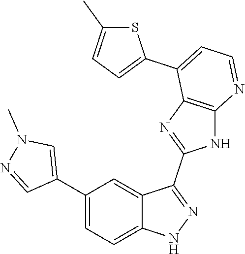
C1(C2=CC=C3C(=C2)C(C2=NC4=C(N2)N=CC=C4C2=CC=C(C)S2)=NN3)=CN(C)N=C1
